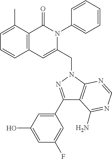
C1=C(C)C2=C(C=C1)C=C(CN1C3=C(C(C4=CC(O)=CC(F)=C4)=N1)C(N)=NC=N3)N(C1=CC=CC=C1)C2=O
